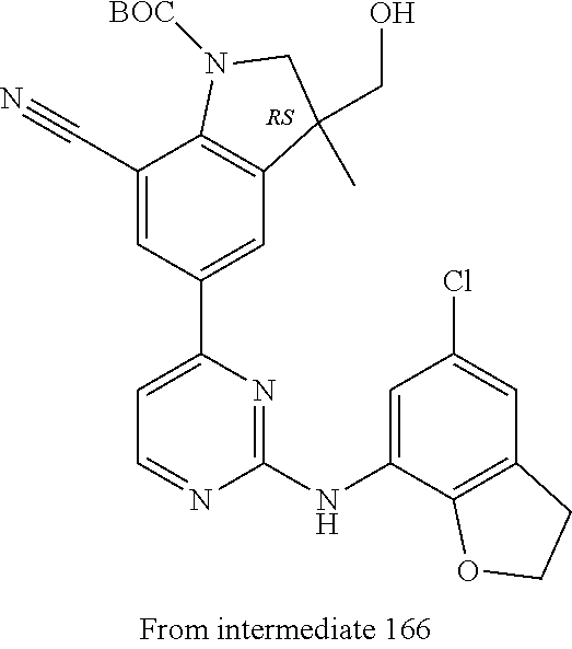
[RS].C1(C#N)=CC(C2=CC=NC(NC3=CC(Cl)=CC4=C3OCC4)=N2)=CC2=C1N([BOC])CC2(CO)C
